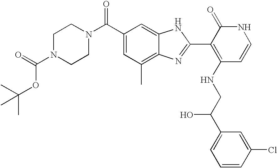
C1(C(N2CCN(C(=O)OC(C)(C)C)CC2)=O)=CC(C)=C2C(=C1)NC(C1=C(NCC(C3=CC=CC(Cl)=C3)O)C=CNC1=O)=N2
